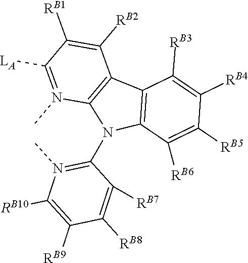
C1(N2C3=C(C([RB2])=C([RB1])C([LA])=N3C)C3=C2C([RB6])=C([RB5])C([RB4])=C3[RB3])=N(C)C([RB10])=C([RB9])C([RB8])=C1[RB7]
